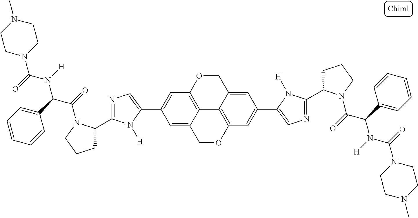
C12=C3OCC4=CC(C5=CN=C(C6CCCN6C(=O)C(C6=CC=CC=C6)N(C(=O)N6CCN(C)CC6)[H])N5[H])=CC(=C14)OCC2=CC(C1=CN=C(C2CCCN2C(=O)C(C2=CC=CC=C2)N(C(=O)N2CCN(C)CC2)[H])N1[H])=C3
